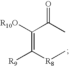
[R10O]C(C(C)=O)=C([R8]C)[R9]
